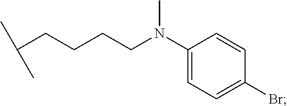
C(CCCC(C)C)N(C)C1=CC=C(Br)C=C1
